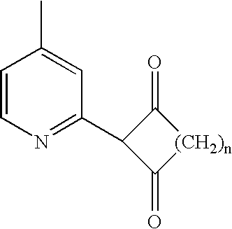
C1=CN=C(C2C(=O)[(CH2)n]C2=O)C=C1C
